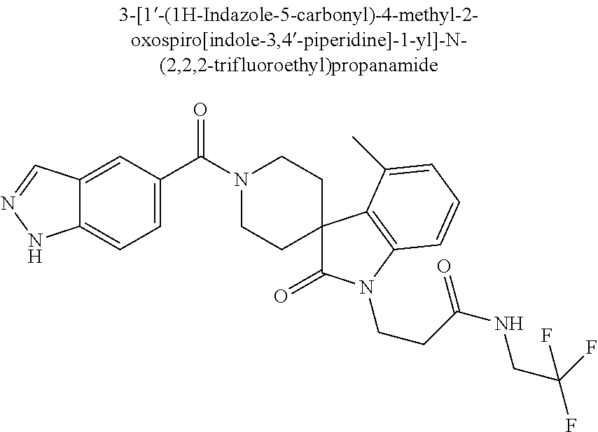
N1(C(C2=CC=C3C(=C2)C=NN3)=O)CCC2(CC1)C(=O)N(CCC(NCC(F)(F)F)=O)C1=C2C(C)=CC=C1
